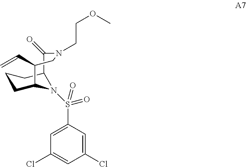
C12C(=O)N(CCOC)CC(C=C)C(CCC1)N2S(C1=CC(Cl)=CC(Cl)=C1)(=O)=O
